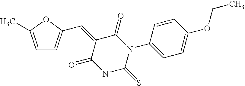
C1=C(C=C2C(=O)N(C3=CC=C(OCC)C=C3)C(=S)NC2=O)OC(C)=C1
